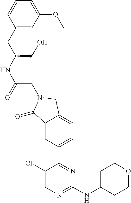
C1(Cl)=CN=C(NC2CCOCC2)N=C1C1=CC=C2C(=C1)C(=O)N(CC(NC(CO)CC1=CC(OC)=CC=C1)=O)C2
